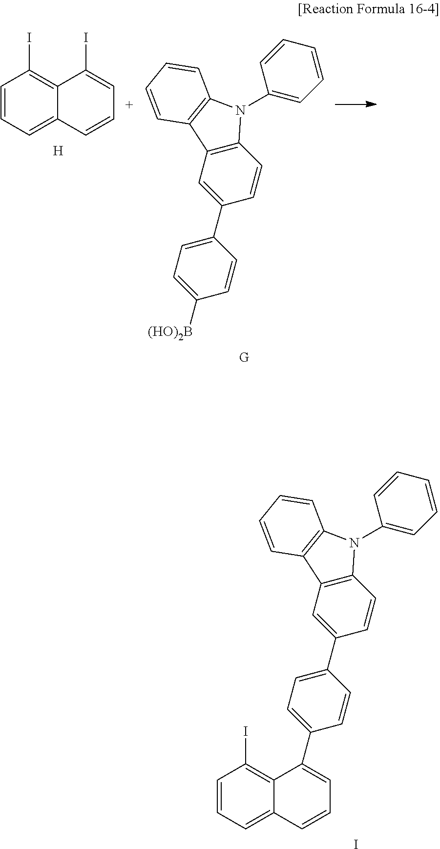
C1=CC=C2C(=C1I)C(I)=CC=C2.[H].C12=C(C=C(C3=CC=C([(HO)2B])C=C3)C=C1)C1=C(N2C2=CC=CC=C2)C=CC=C1.[G].C12=C(C=C(C3=CC=C(C4=CC=CC5=CC=CC(I)=C45)C=C3)C=C1)C1=C(N2C2=CC=CC=C2)C=CC=C1.I
